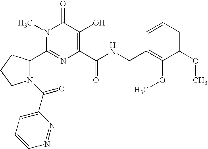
C1(C2N(C(=O)C3=CC=CN=N3)CCC2)=NC(C(NCC2=C(OC)C(OC)=CC=C2)=O)=C(O)C(=O)N1C
